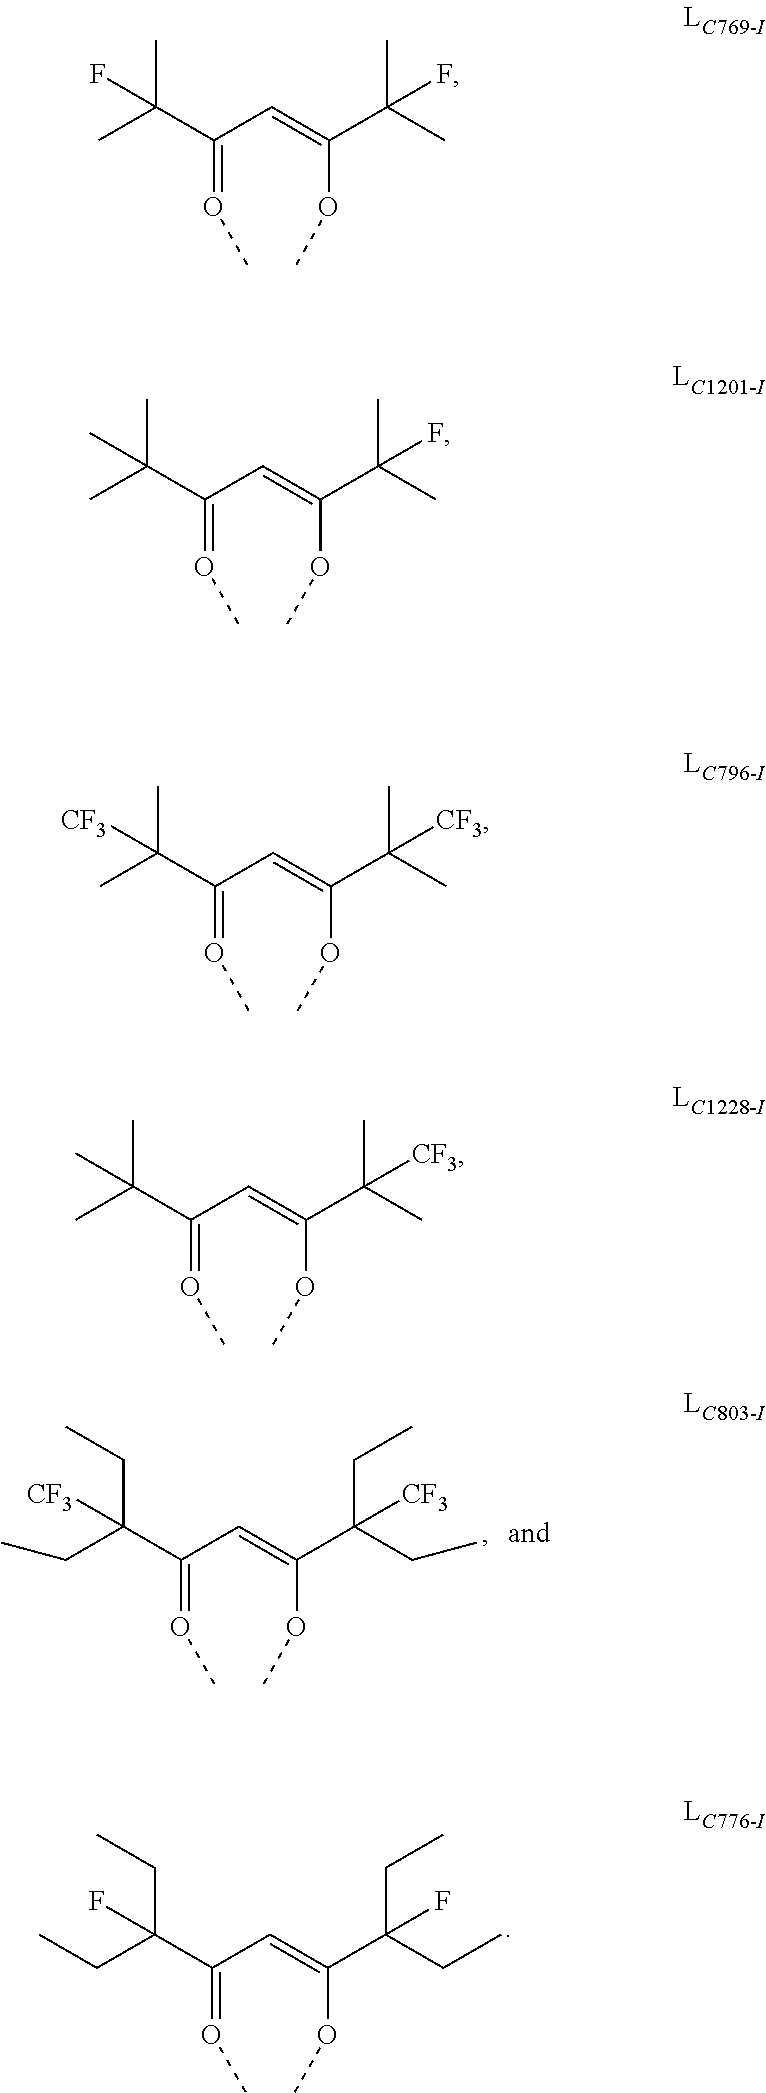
O(=C(C=C(C(C)(C)[CF3])OC)C(C)(C)C)C.O(=C(C=C(C(C)(C)[CF3])OC)C(C)(C)[CF3])C.O(=C(C=C(C(C)(C)F)OC)C(C)(C)C)C.O(=C(C=C(C(C)(C)F)OC)C(C)(C)F)C.O(=C(C=C(C(CC)(CC)[CF3])OC)C(CC)(CC)[CF3])C.O(=C(C=C(C(CC)(CC)F)OC)C(CC)(CC)F)C
